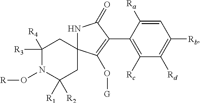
C1([R3])([R4])N(O[R])C([R2])([R1])CC2(C1)NC(=O)C(C1=C([Rc])C([Rd])=C([Rb])C=C1[Ra])=C2O[G]
